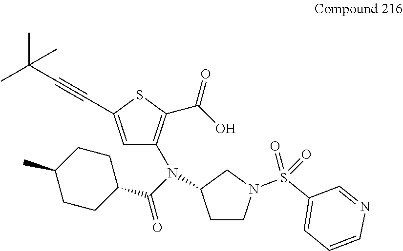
C1(C(=O)N(C2=C(C(O)=O)SC(C#CC(C)(C)C)=C2)C2CCN(S(C3=CC=CN=C3)(=O)=O)C2)CCC(C)CC1
